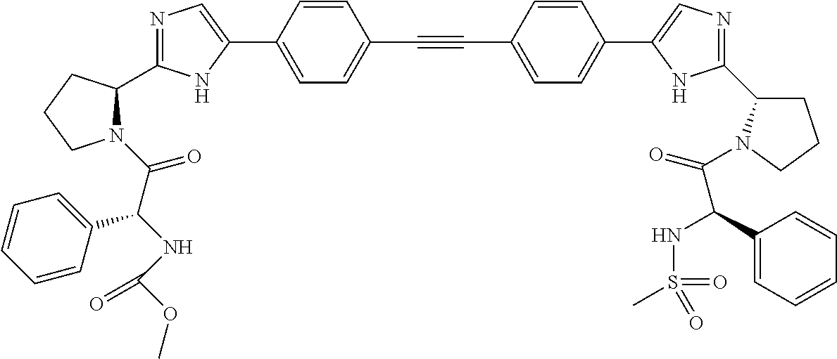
N1=C(C2N(C(C(NC(OC)=O)C3=CC=CC=C3)=O)CCC2)NC(C2=CC=C(C#CC3=CC=C(C4=CN=C(C5CCCN5C(=O)C(C5=CC=CC=C5)NS(=O)(C)=O)N4)C=C3)C=C2)=C1
